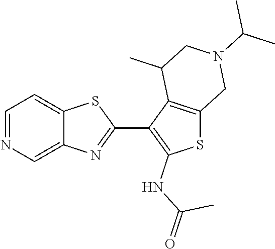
C12=CC=NC=C1N=C(C1=C(NC(=O)C)SC3=C1C(C)CN(C(C)C)C3)S2
